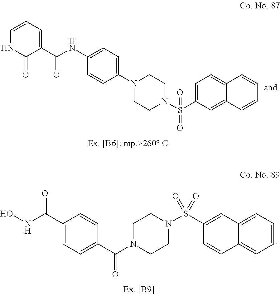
C1=CC=C(C(=O)NC2=CC=C(N3CCN(S(C4=CC=C5C(=C4)C=CC=C5)(=O)=O)CC3)C=C2)C(=O)N1.C1(C(=O)NO)=CC=C(C(N2CCN(S(=O)(C3=CC4=CC=CC=C4C=C3)=O)CC2)=O)C=C1
